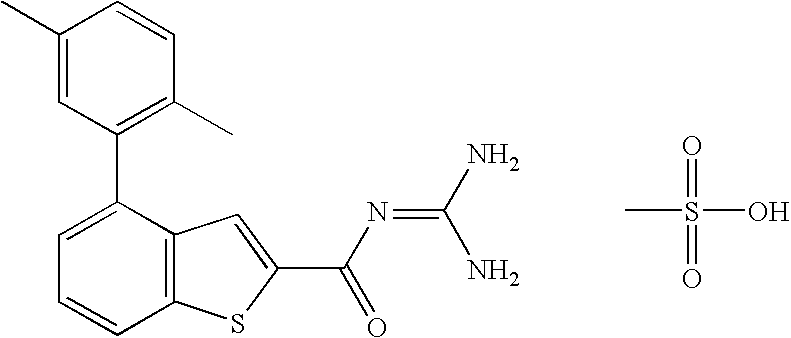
C1(C)=CC(C2=CC=CC3=C2C=C(C(N=C(N)N)=O)S3)=C(C)C=C1.CS(=O)(=O)O
